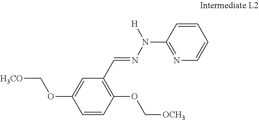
C1=CC(OC[OCH3])=C(C=NN(C2=NC=CC=C2)[H])C=C1OC[H3CO]
